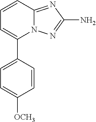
C1=CC2=NC(N)=NN2C(C2=CC=C([OCH3])C=C2)=C1
